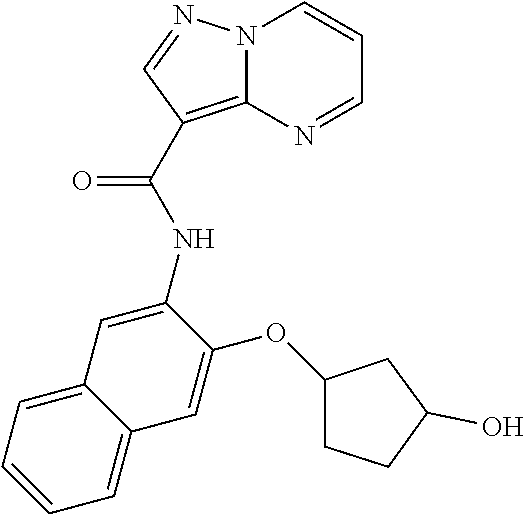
C12=C(C(=O)NC3=CC4=CC=CC=C4C=C3OC3CC(O)CC3)C=NN1C=CC=N2
